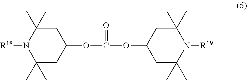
N1([R18])C(C)(C)CC(OC(=O)OC2CC(C)(C)N([R19])C(C)(C)C2)CC1(C)C
